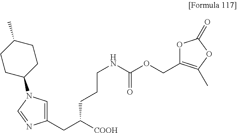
C1(CC([COOH])CCCNC(OCC2=C(C)OC(=O)O2)=O)=CN(C2CCC(C)CC2)C=N1
